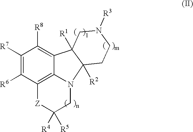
C1([R7])=C([R6])C2=C3C(=C1[R8])C1([R1])C([R2])(N3CC([R4])([R5])[Z]2)CCN([R3])C1
